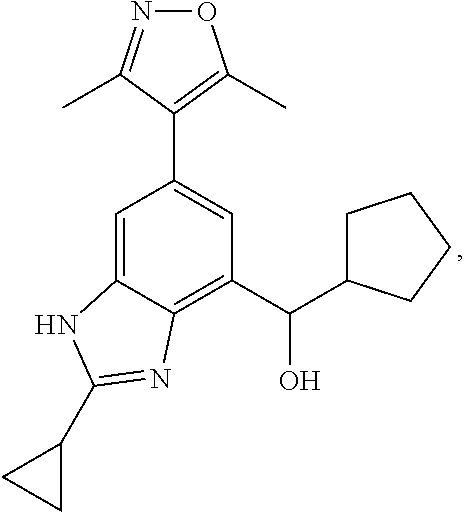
O1N=C(C)C(C2=CC(C(C3CCCC3)O)=C3C(=C2)NC(C2CC2)=N3)=C1C
